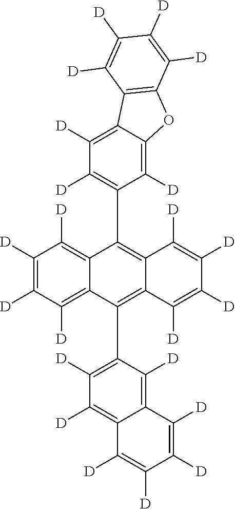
C12=C([D])C([D])=C(C3=C4C(=C(C5=C([D])C([D])=C6C(=C5[D])C([D])=C([D])C([D])=C6[D])C5=C([D])C([D])=C([D])C([D])=C35)C([D])=C([D])C([D])=C4[D])C([D])=C1OC1=C2C([D])=C([D])C([D])=C1[D]
